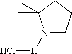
N1([H]Cl)CCCC1(C)C
